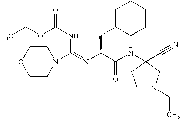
C1CN(C(=NC(C(NC2(C#N)CCN(CC)C2)=O)CC2CCCCC2)NC(OCC)=O)CCO1
